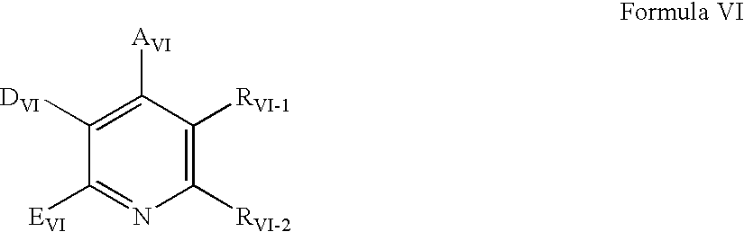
C1([AVI])=C([DVI])C([EVI])=NC([RVI-2])=C1[RVI-1]
